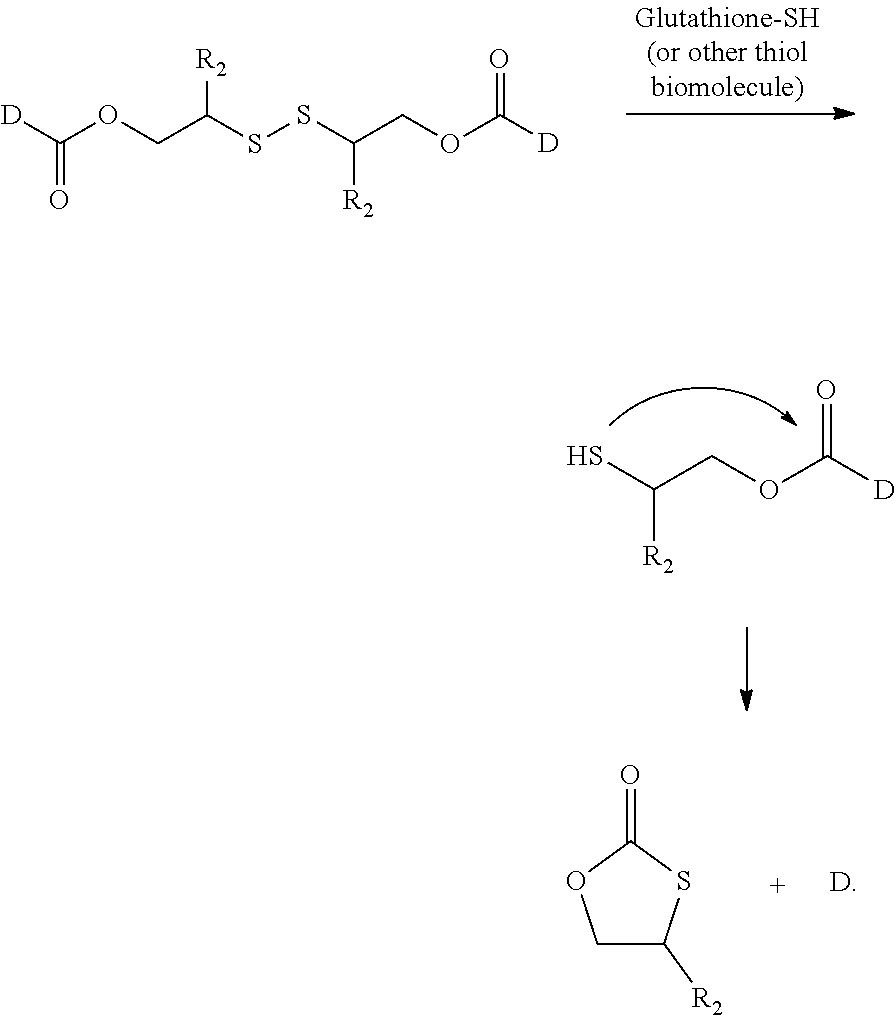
[D]C(OCC(SSC(COC([D])=O)[R2])[R2])=O.SC(COC([D])=O)[R2].C1C([R2])SC(=O)O1.[D]
